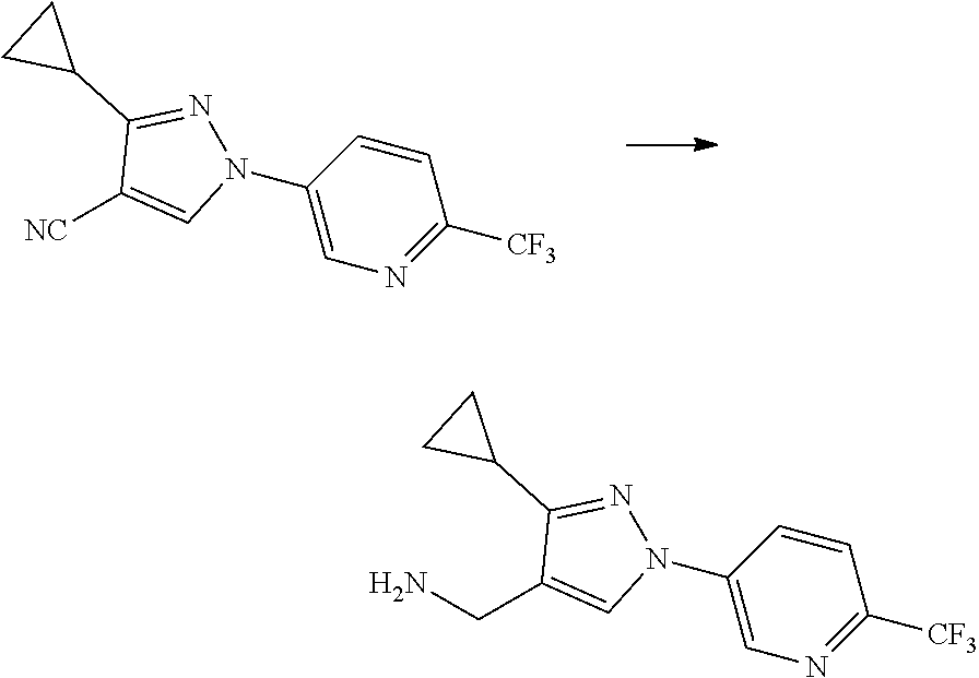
C1=CC(N2C=C([NC])C(C3CC3)=N2)=CN=C1[CF3].C1=CC(N2C=C(CN)C(C3CC3)=N2)=CN=C1[CF3]
